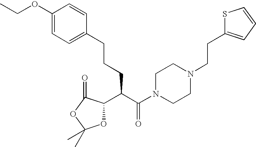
C1(C(C(N2CCN(CCC3=CC=CS3)CC2)=O)CCCC2=CC=C(OCC)C=C2)OC(C)(C)OC1=O
